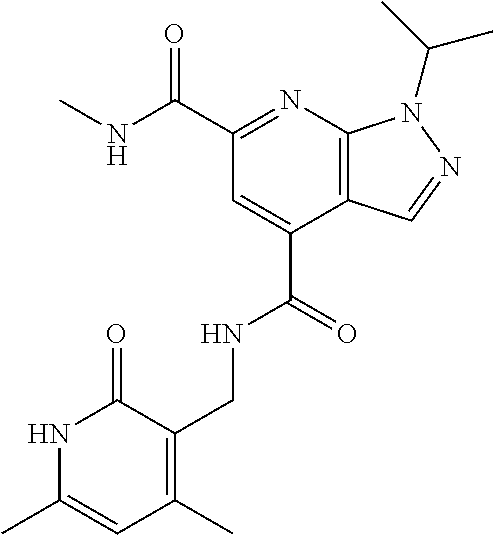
C(C1=NC2=C(C=NN2C(C)C)C(C(=O)NCC2=C(C)C=C(C)NC2=O)=C1)(NC)=O
